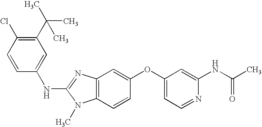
C1(C(C)(C)C)=C(Cl)C=CC(NC2=NC3=C(N2C)C=CC(OC2=CC=NC(NC(C)=O)=C2)=C3)=C1
